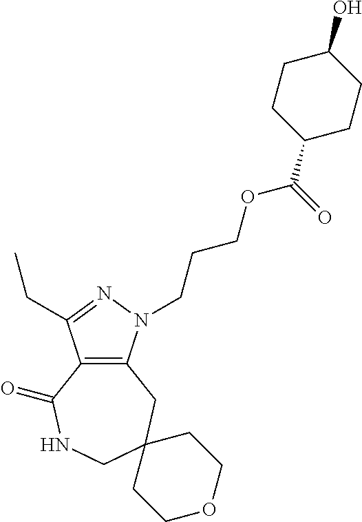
C12=C(N(CCCOC(C3CCC(O)CC3)=O)N=C1CC)CC1(CNC2=O)CCOCC1
